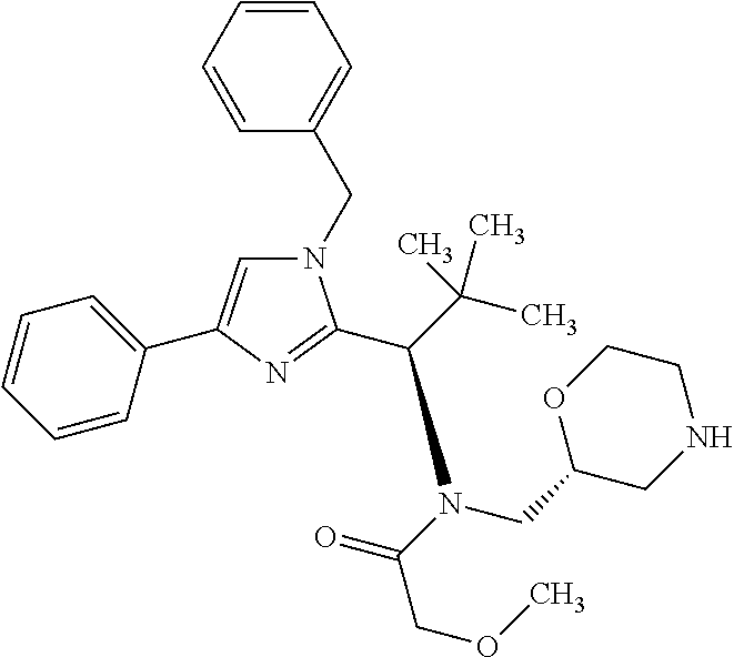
N1(CC2=CC=CC=C2)C=C(C2=CC=CC=C2)N=C1C(N(C(=O)COC)CC1CNCCO1)C(C)(C)C
